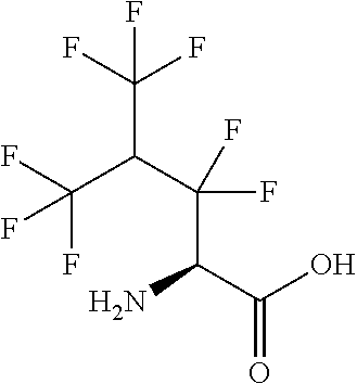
FC(C(C(C(C(O)=O)N)(F)F)C(F)(F)F)(F)F
